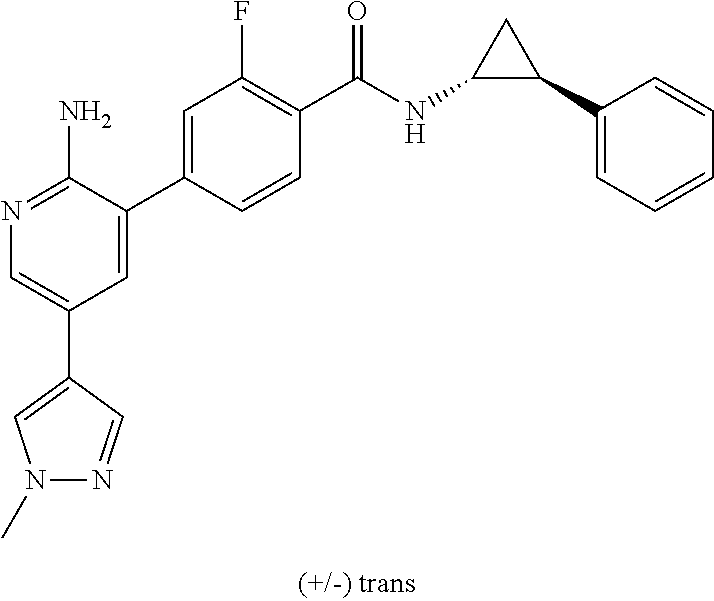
C1(C2=CN(C)N=C2)=CN=C(N)C(C2=CC(F)=C(C(NC3C(C4=CC=CC=C4)C3)=O)C=C2)=C1
